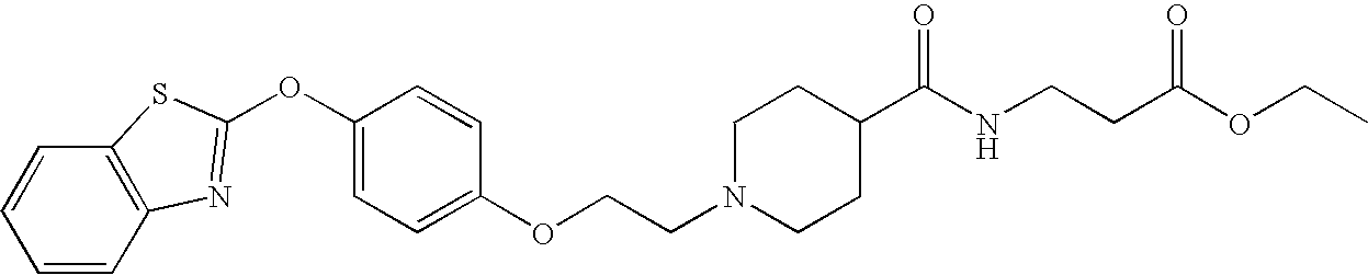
C12=C(C=CC=C1)N=C(OC1=CC=C(OCCN3CCC(C(NCCC(OCC)=O)=O)CC3)C=C1)S2
